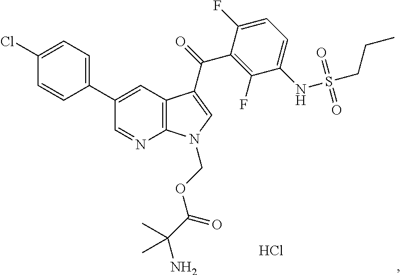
C1(Cl)=CC=C(C2=CC3=C(N=C2)N(COC(C(N)(C)C)=O)C=C3C(=O)C2=C(F)C(NS(CCC)(=O)=O)=CC=C2F)C=C1.Cl
